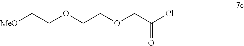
[MeO]CCOCCOCC(Cl)=O
